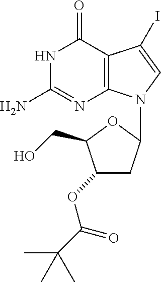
N1C(N)=NC2=C(C1=O)C(I)=CN2C1CC(OC(C(C)(C)C)=O)C(CO)O1
